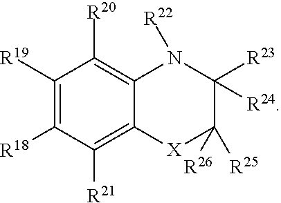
C12=C([R21])C([R18])=C([R19])C([R20])=C1N([R22])C([R23])([R24])C([R26])([R25])[X]2
